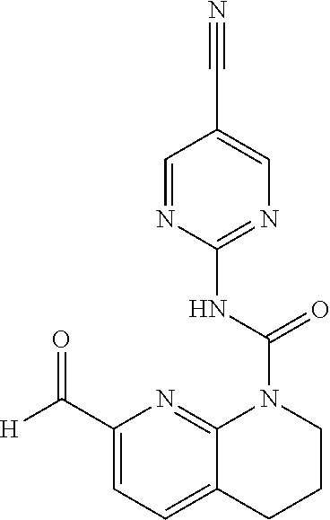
C1=NC(NC(N2C3=NC(C([H])=O)=CC=C3CCC2)=O)=NC=C1C#N
